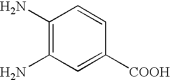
C1(N)=C(N)C=C([COOH])C=C1
